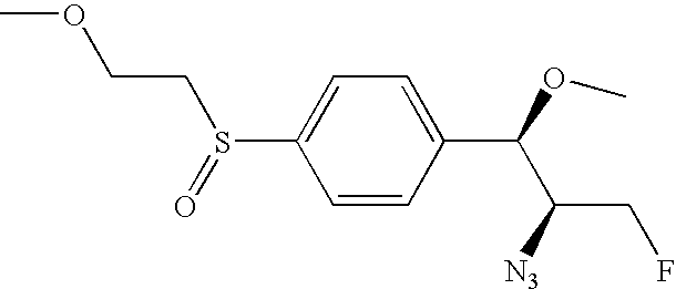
C1(S(=O)CCOC)=CC=C(C(OC)C([N3])CF)C=C1
